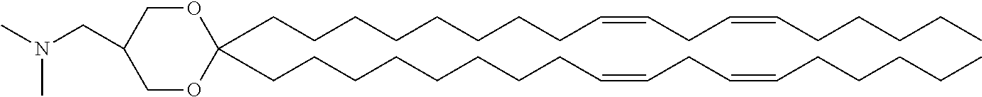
C(CCCCCCC=CCC=CCCCCC)CC1(CCCCCCCCC=CCC=CCCCCC)OCC(CN(C)C)CO1
